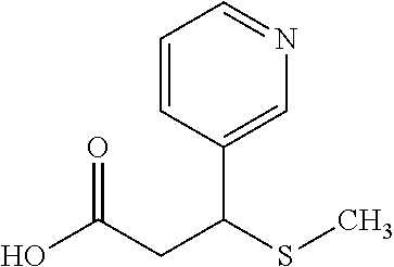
OC(CC(SC)C1=CN=CC=C1)=O
